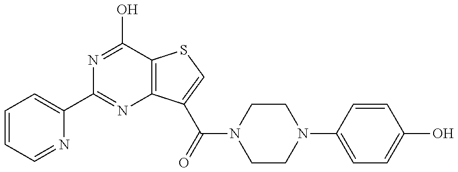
C1(C2=NC3=C(C(O)=N2)SC=C3C(=O)N2CCN(C3=CC=C(O)C=C3)CC2)=CC=CC=N1
